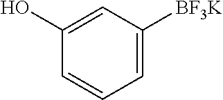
C1(O)=CC([BF3K])=CC=C1
